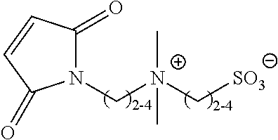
C1(=O)C=CC(=O)N1C[N+](C[SO3])(C)C
